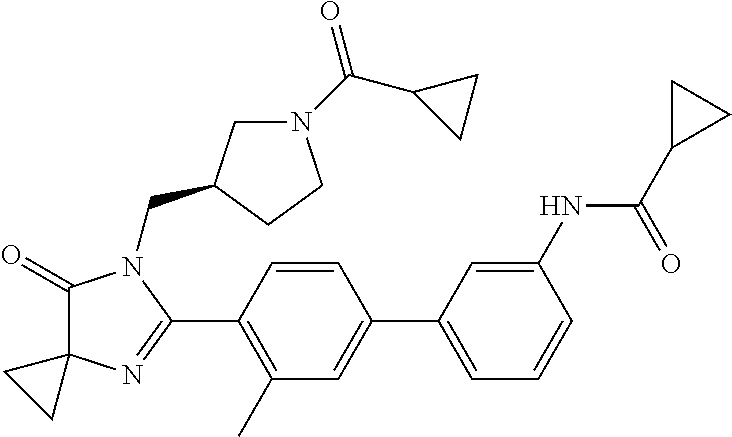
C1(=O)C2(N=C(C3=C(C)C=C(C4=CC=CC(NC(C5CC5)=O)=C4)C=C3)N1CC1CN(C(C3CC3)=O)CC1)CC2
